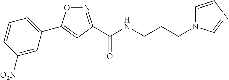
C1(C2=CC(C(NCCCN3C=CN=C3)=O)=NO2)=CC=CC([O2N])=C1
